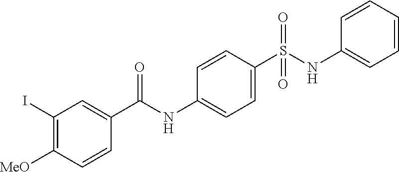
C1(I)=C([MeO])C=CC(C(NC2=CC=C(S(=O)(=O)NC3=CC=CC=C3)C=C2)=O)=C1
